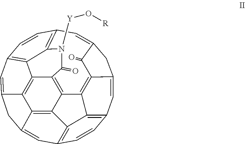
C12=C3C4=C5C(=C1)CC1=CC6=C7C(=C15)C1=C4C4=C5C(=CC(=C43)C=C2)CC(=CC(=C7N([Y]O[R])C1=O)C=C6)C5=O
